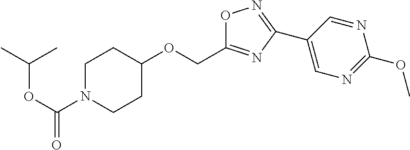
C(OC(N1CCC(OCC2=NC(C3=CN=C(OC)N=C3)=NO2)CC1)=O)(C)C
